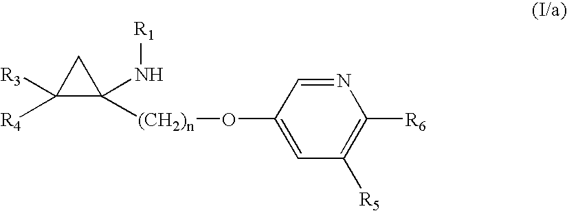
C1([R4])([R3])C([(CH2)n]OC2=CC([R5])=C([R6])N=C2)(N[R1])C1
